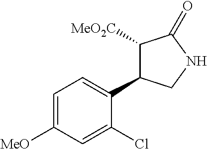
C1([MeO])=CC=C(C2C([MeO2C])C(=O)NC2)C(Cl)=C1
